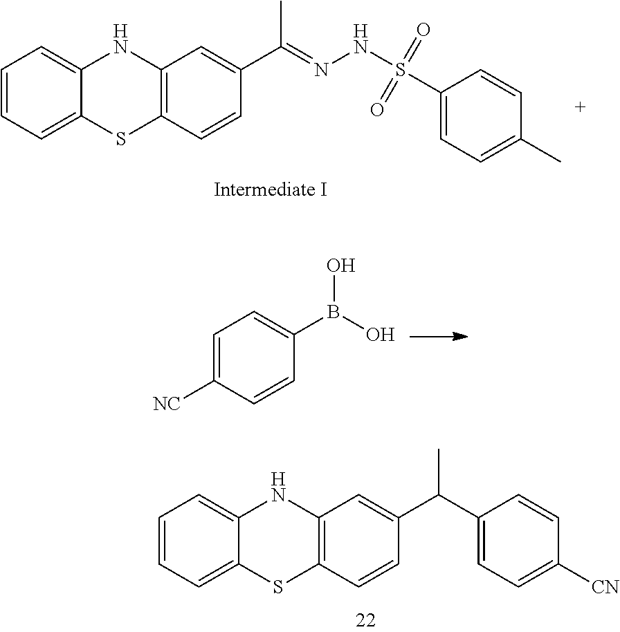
C12=C(NC3=CC=CC=C3S1)C=C(C(C)=NNS(=O)(=O)C1=CC=C(C)C=C1)C=C2.C1([NC])=CC=C(B(O)O)C=C1.C1=CC=C2C(=C1)SC1=C(N2)C=C(C(C2=CC=C([CN])C=C2)C)C=C1
